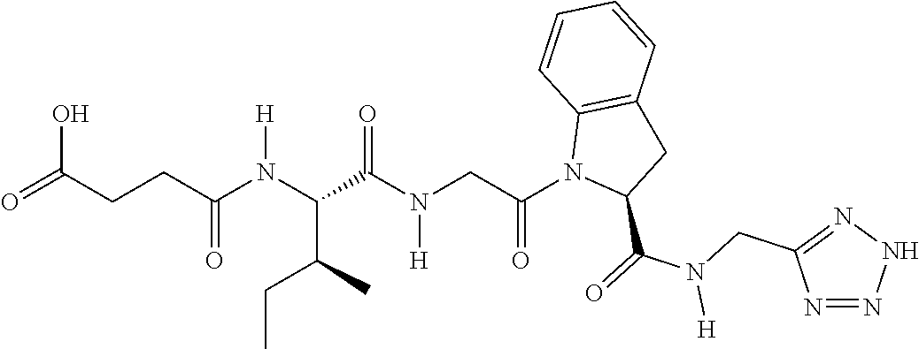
C(CCC(N(C(C(N(CC(N1C(C(=O)N(CC2=NNN=N2)[H])CC2=C1C=CC=C2)=O)[H])=O)C(C)CC)[H])=O)(=O)O
